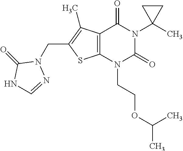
C12=C(N(CCOC(C)C)C(=O)N(C3(C)CC3)C1=O)SC(CN1C(=O)NC=N1)=C2C
